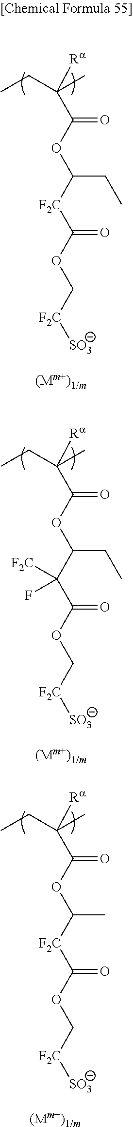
[Ra]C(C(OC([F2C]C(OC[F2C][SO3])=O)CC)=O)(C)CC.[Ra]C(C(OC(C(C(OC[F2C][SO3])=O)([F2C])F)CC)=O)(C)CC.[Ra]C(C(OC([F2C]C(OC[F2C][SO3])=O)C)=O)(C)CC
